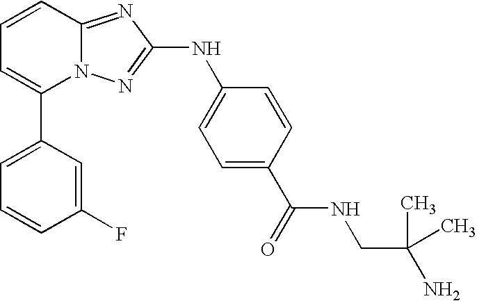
C1(C2=CC=CC(F)=C2)=CC=CC2=NC(NC3=CC=C(C(NCC(N)(C)C)=O)C=C3)=NN12
